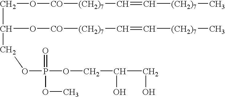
C(O[CO][(CH2)7]C=C[(CH2)7]C)C(O[CO][(CH2)7]C=C[(CH2)7]C)COP(=O)(OCC(CO)O)OC
